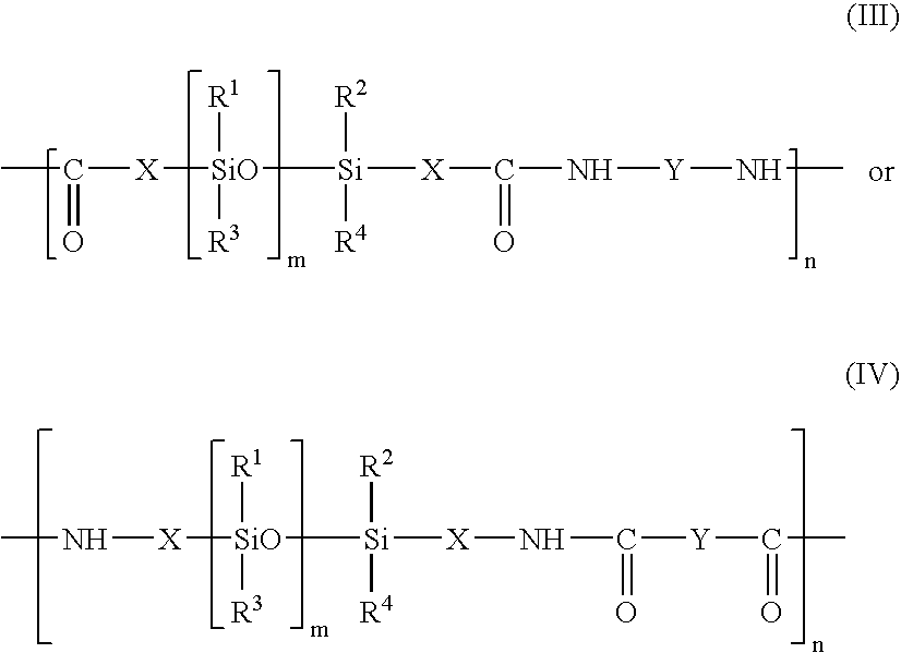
CC(=O)[X][SiO]([R1])([R3])[Si]([R2])([R4])[X]C(=O)N[Y]NC.[X]([SiO]([R1])([R3])[Si]([R2])([R4])[X]NC([Y]C(C)=O)=O)NC
